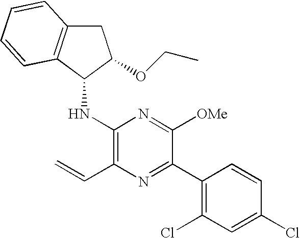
C1(NC2C3=C(CC2OCC)C=CC=C3)=C(C=C)N=C(C2=C(Cl)C=C(Cl)C=C2)C([OMe])=N1
